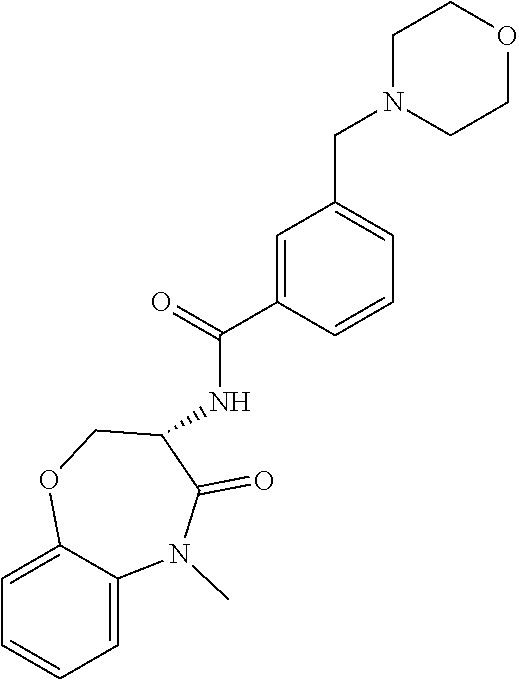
C1=C2C(=CC=C1)N(C)C(=O)C(NC(=O)C1=CC(CN3CCOCC3)=CC=C1)CO2
